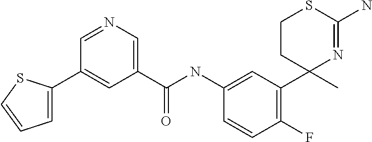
C1(C(NC2=CC(C3(C)N=C(N)SCC3)=C(F)C=C2)=O)=CN=CC(C2=CC=CS2)=C1
